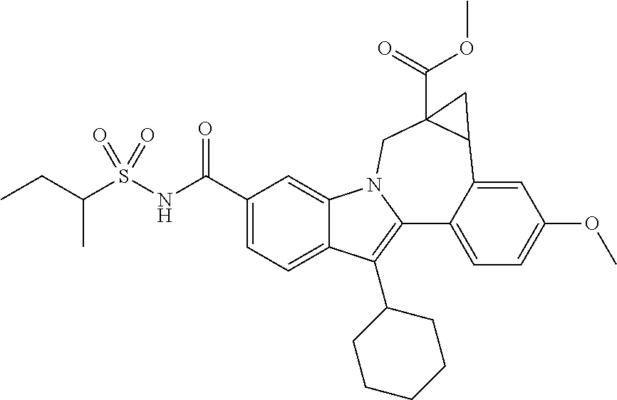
C1(C(NS(C(C)CC)(=O)=O)=O)=CC=C2C(=C1)N1C(=C2C2CCCCC2)C2=CC=C(OC)C=C2C2C(C(=O)OC)(C1)C2
